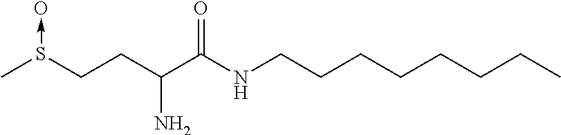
CS(CCC(C(NCCCCCCCC)=O)N)->O
